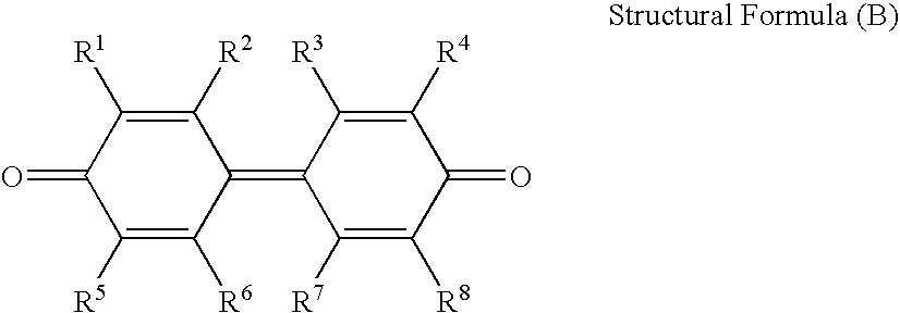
C1(=O)C([R5])=C([R6])C(=C2C([R7])=C([R8])C(=O)C([R4])=C2[R3])C([R2])=C1[R1]
